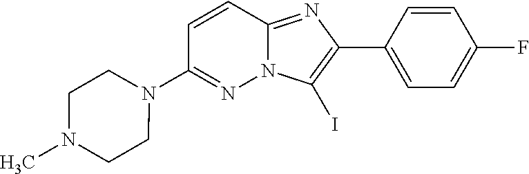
C1(N2CCN(C)CC2)=NN2C(=NC(C3=CC=C(F)C=C3)=C2I)C=C1
